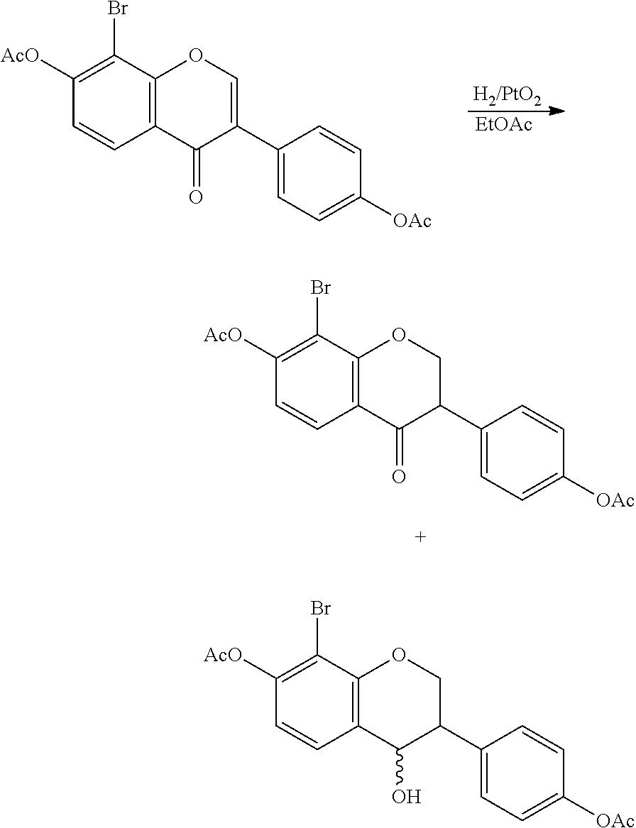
[H2/PtO2].C1(Br)=C([AcO])C=CC2=C1OC=C(C1=CC=C([OAc])C=C1)C2=O.[EtOAc].C1(Br)=C([AcO])C=CC2=C1OCC(C1=CC=C([OAc])C=C1)C2=O.C1(Br)=C([AcO])C=CC2=C1OCC(C1=CC=C([OAc])C=C1)C2O
